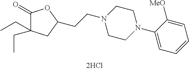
C1(=O)C(CC)(CC)CC(CCN2CCN(C3=CC=CC=C3[MeO])CC2)O1
